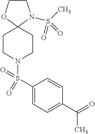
C1CN(S(C)(=O)=O)C2(O1)CCN(S(C1=CC=C(C(=O)C)C=C1)(=O)=O)CC2
